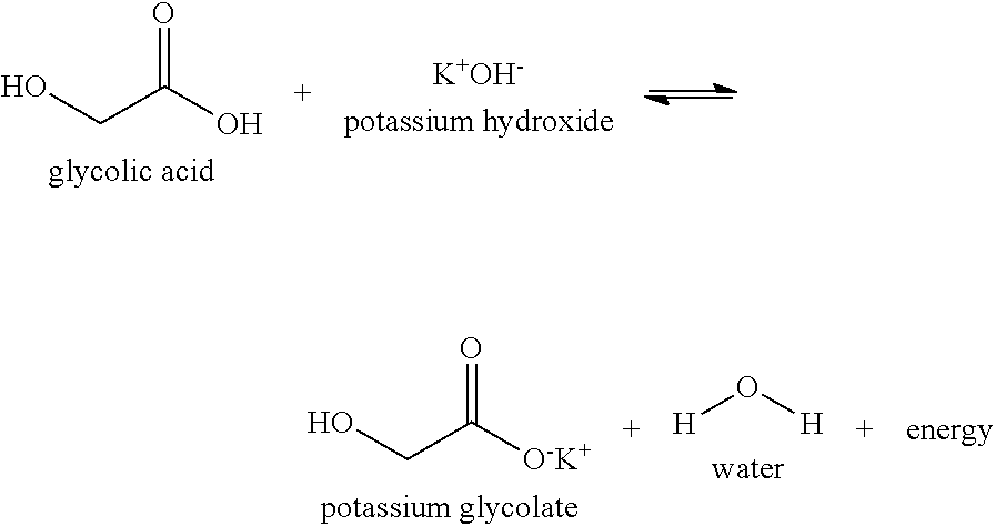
OCC(O)=O.[H]O[H].OCC([O-K+])=O
